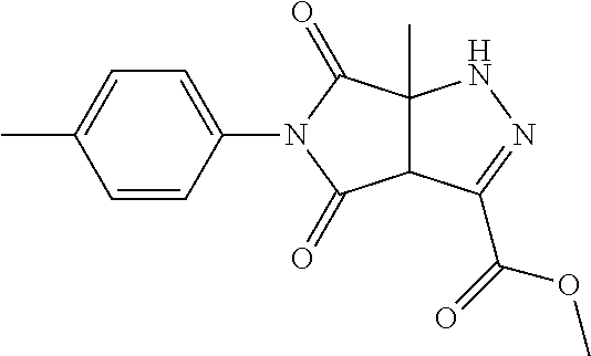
C12(C)C(C(C(=O)OC)=NN1)C(=O)N(C1=CC=C(C)C=C1)C2=O
